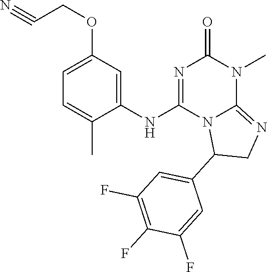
C1=C(OCC#N)C=C(NC2=NC(=O)N(C)C3=NCC(C4=CC(F)=C(F)C(F)=C4)N23)C(C)=C1
